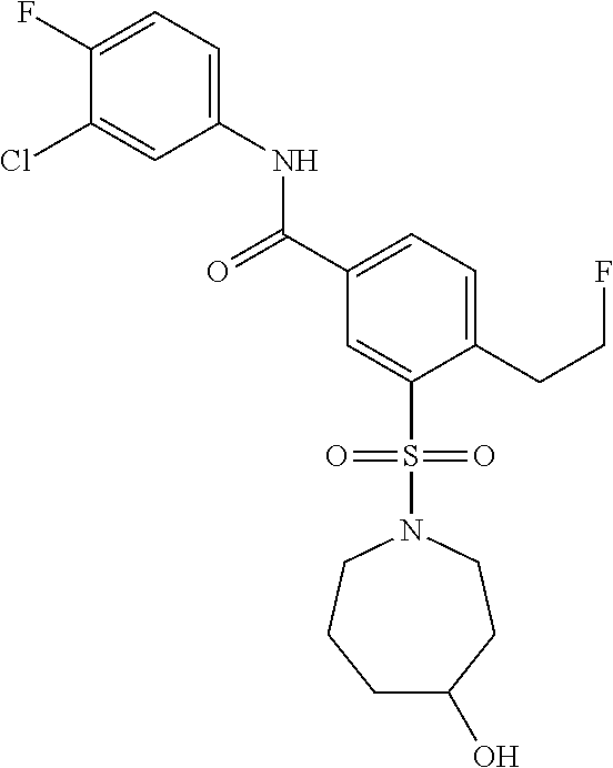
C1(F)=CC=C(NC(C2=CC=C(CCF)C(S(=O)(=O)N3CCCC(O)CC3)=C2)=O)C=C1Cl
